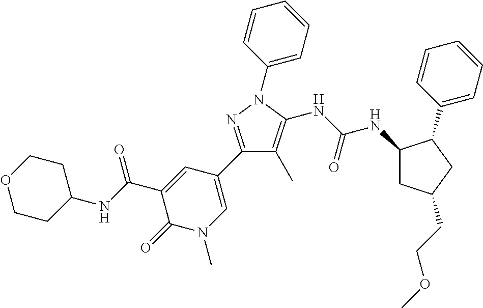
C1(C2=CN(C)C(=O)C(C(=O)NC3CCOCC3)=C2)=NN(C2=CC=CC=C2)C(NC(NC2CC(CCOC)CC2C2=CC=CC=C2)=O)=C1C
